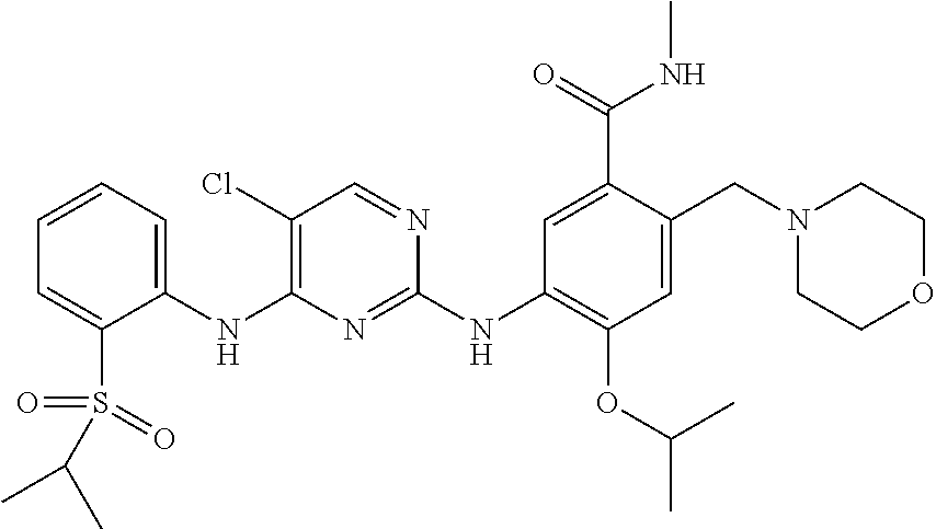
C1(NC2=C(Cl)C=NC(NC3=C(OC(C)C)C=C(CN4CCOCC4)C(C(=O)NC)=C3)=N2)=CC=CC=C1S(=O)(=O)C(C)C
